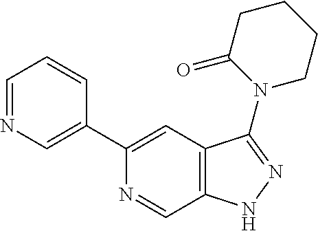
C1(C2=CN=CC=C2)=CC2=C(C=N1)NN=C2N1CCCCC1=O
